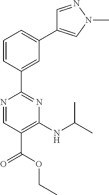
C1=CC(C2=NC(NC(C)C)=C(C(OCC)=O)C=N2)=CC(C2=CN(C)N=C2)=C1
